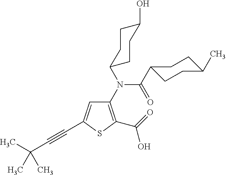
C1(N(C(=O)C2CCC(C)CC2)C2CCC(O)CC2)=C(C(=O)O)SC(C#CC(C)(C)C)=C1
